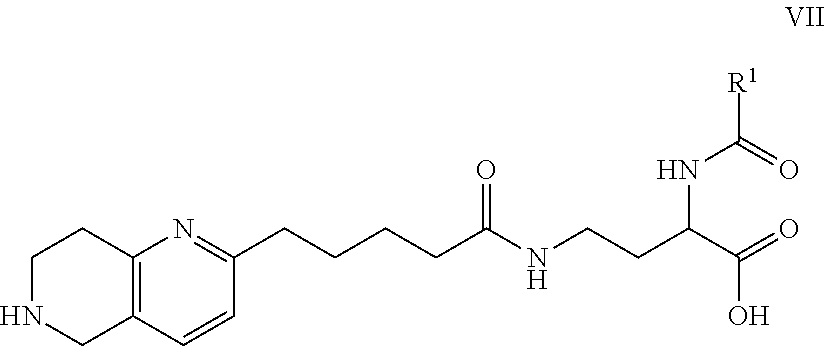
C12=C(CCNC1)N=C(CCCCC(=O)NCCC(C(=O)O)NC([R1])=O)C=C2
